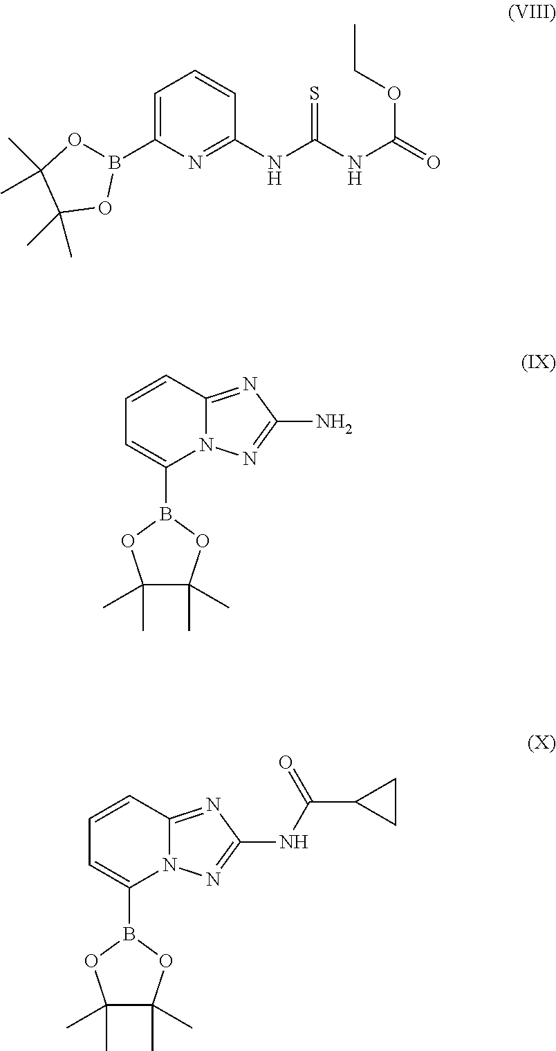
C1=C(B2OC(C)(C)C(C)(C)O2)N=C(NC(NC(OCC)=O)=S)C=C1.C1=CC2=NC(N)=NN2C(B2OC(C)(C)C(C)(C)O2)=C1.C1=CC2=NC(NC(C3CC3)=O)=NN2C(B2OC(C)(C)C(C)(C)O2)=C1
